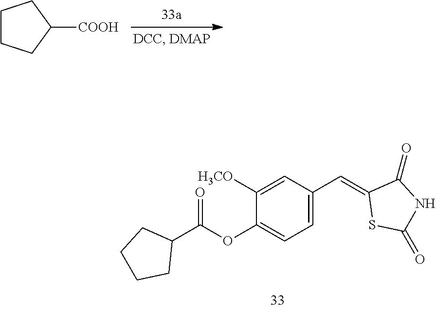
C1([COOH])CCCC1.C1([H3CO])=CC(C=C2SC(=O)NC2=O)=CC=C1OC(C1CCCC1)=O
